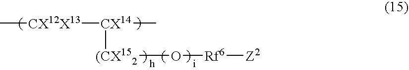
C[CX12X13][CX14](C)[(CX152]O[Rf6][Z2]
